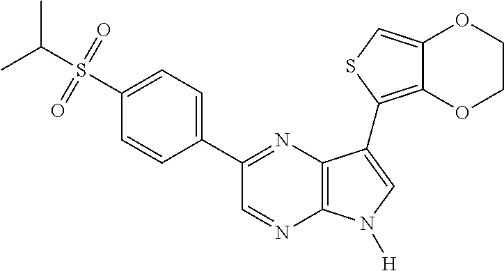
CC(S(=O)(=O)C1=CC=C(C2=NC3=C(N=C2)N([H])C=C3C2=C3C(=CS2)OCCO3)C=C1)C
